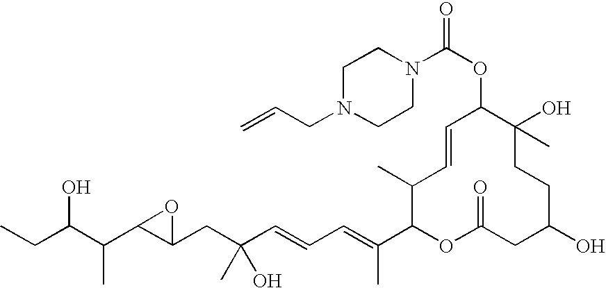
CCC(C(C1C(CC(C=CC=C(C2OC(=O)CC(O)CCC(O)(C)C(OC(N3CCN(CC=C)CC3)=O)C=CC2C)C)(O)C)O1)C)O
